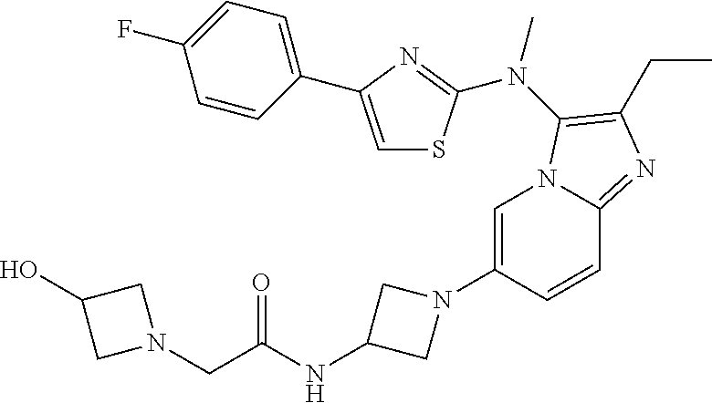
C1=C(N2CC(NC(CN3CC(O)C3)=O)C2)C=CC2=NC(CC)=C(N(C)C3=NC(C4=CC=C(F)C=C4)=CS3)N12
